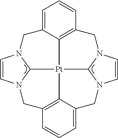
C1=C2C3=C(C=C1)CN1C=CN4CC5=CC=CC6=C5[Pt]3(C3N(C6)C=CN3C2)C14
